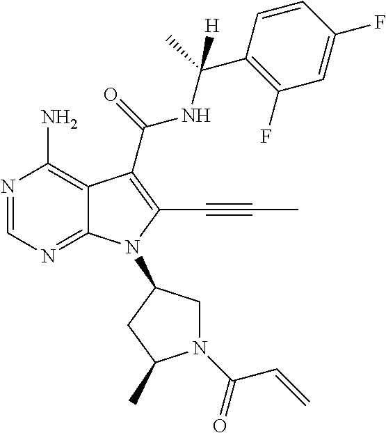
N1=CN=C2C(=C1N)C(C(=O)NC(C)(C1=C(F)C=C(F)C=C1)[H])=C(C#CC)N2C1CN(C(C=C)=O)C(C)C1
